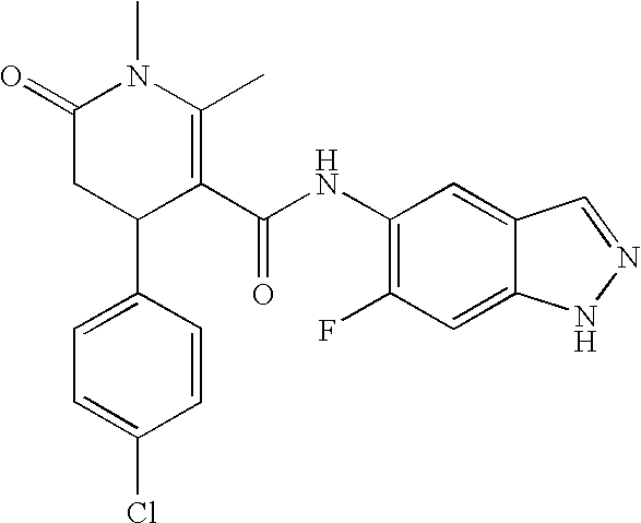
C1=C(C2C(C(NC3=C(F)C=C4C(=C3)C=NN4)=O)=C(C)N(C)C(=O)C2)C=CC(Cl)=C1
